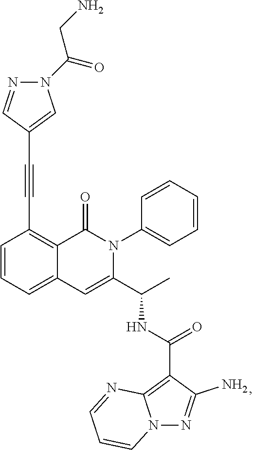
C1=CC=C2C(=C1C#CC1=CN(C(CN)=O)N=C1)C(=O)N(C1=CC=CC=C1)C(C(C)NC(=O)C1=C3N(N=C1N)C=CC=N3)=C2
